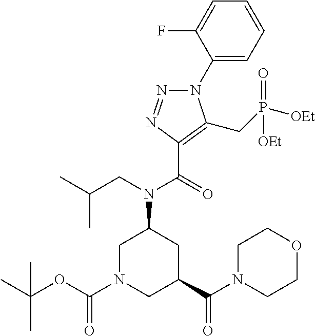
N1(C2=CC=CC=C2F)N=NC(C(=O)N(CC(C)C)C2CN(C(OC(C)(C)C)=O)CC(C(N3CCOCC3)=O)C2)=C1CP([OEt])(=O)[OEt]
